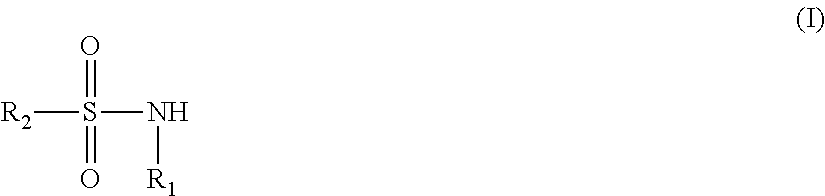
[R2]S(N[R1])(=O)=O
